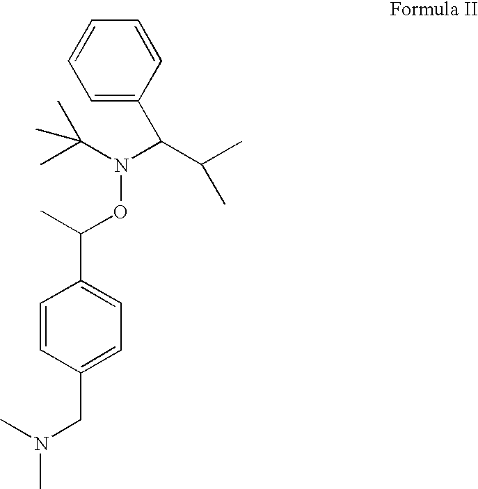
C1=C(C(N(C(C)(C)C)OC(C)C2=CC=C(CN(C)C)C=C2)C(C)C)C=CC=C1
